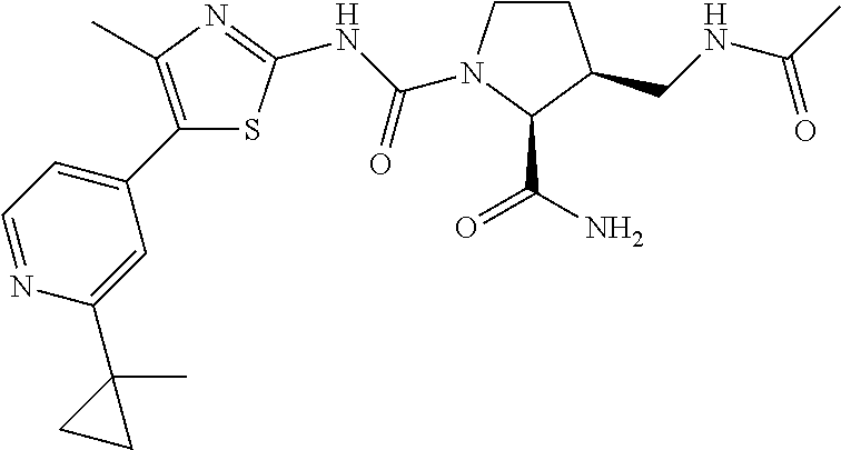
C1CN(C(NC2=NC(C)=C(C3=CC=NC(C4(C)CC4)=C3)S2)=O)C(C(=O)N)C1CNC(C)=O
